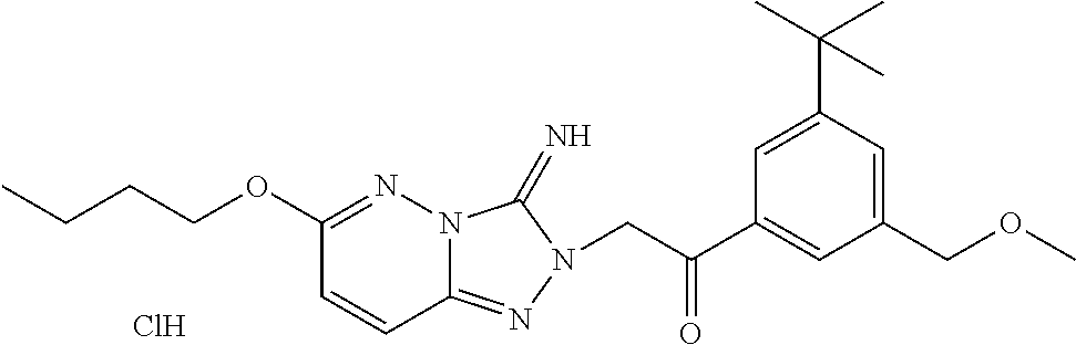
C1(OCCCC)=NN2C(=NN(CC(C3=CC(COC)=CC(C(C)(C)C)=C3)=O)C2=N)C=C1.Cl
